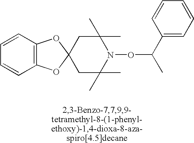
C12=C(OC3(O1)CC(C)(C)N(OC(C)C1=CC=CC=C1)C(C)(C)C3)C=CC=C2
